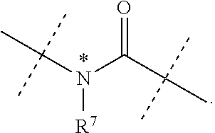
N([R7])(C(C(C)(C)C)=O)C(C)(C)C
